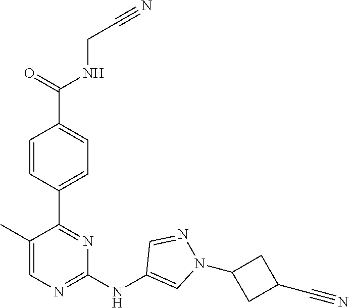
C(CNC(C1=CC=C(C2=NC(NC3=CN(C4CC(C#N)C4)N=C3)=NC=C2C)C=C1)=O)#N
